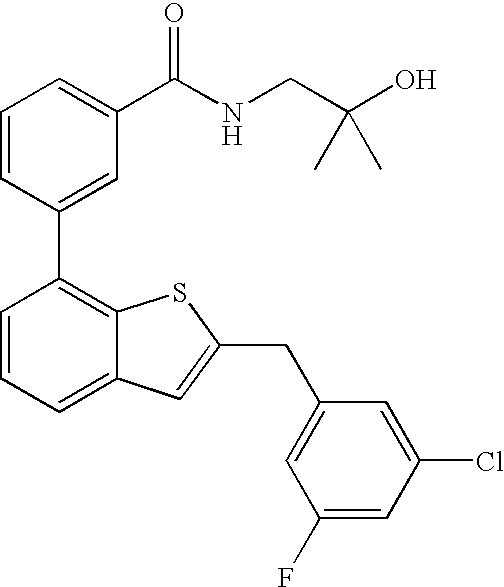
C1=CC=C(C(NCC(O)(C)C)=O)C=C1C1=C2C(=CC=C1)C=C(CC1=CC(F)=CC(Cl)=C1)S2
